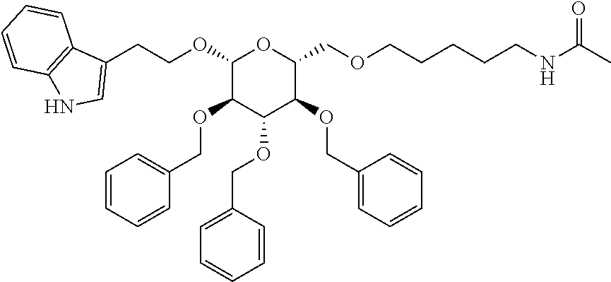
C1(CCOC2OC(COCCCCCNC(C)=O)C(OCC3=CC=CC=C3)C(OCC3=CC=CC=C3)C2OCC2=CC=CC=C2)=CNC2=C1C=CC=C2
